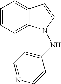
C1=CC=C2C(=C1)C=CN2NC1=CC=NC=C1
